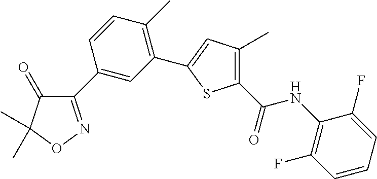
C1(C2=CC(C3=CC(C)=C(C(=O)NC4=C(F)C=CC=C4F)S3)=C(C)C=C2)=NOC(C)(C)C1=O
